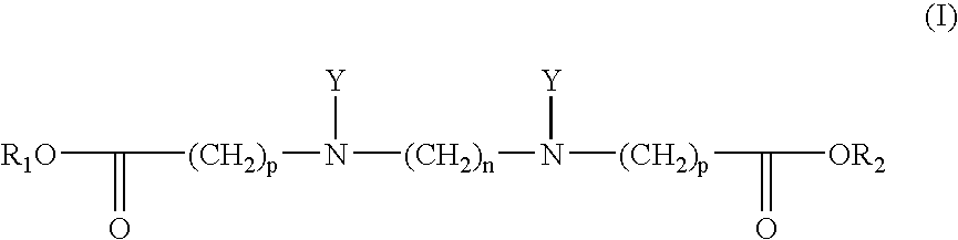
[R1O]C(=O)[(CH2)p]N([(CH2)n]N([(CH2)p]C(=O)[OR2])[Y])[Y]
